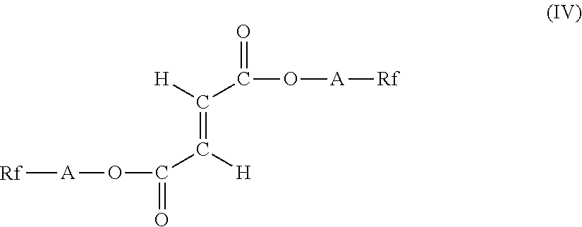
[Rf][A]OC(C([H])=C([H])C(O[A][Rf])=O)=O
